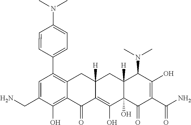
C1=C(CN)C(O)=C2C(=C1C1=CC=C(N(C)C)C=C1)CC1([H])C(=C(O)C3(O)C([H])(C1)C(N(C)C)C(O)=C(C(N)=O)C3=O)C2=O
